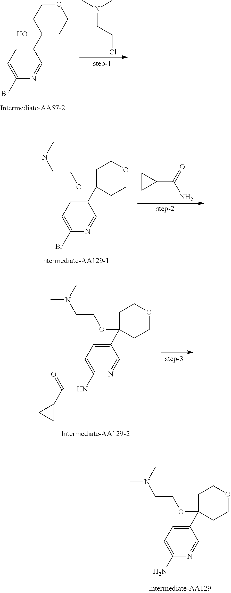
C1=C(Br)N=CC(C2(O)CCOCC2)=C1.N(CCCl)(C)C.C1(C(=O)N)CC1.C1=C(Br)N=CC(C2(OCCN(C)C)CCOCC2)=C1.C1=C(NC(C2CC2)=O)N=CC(C2(OCCN(C)C)CCOCC2)=C1.C1=C(N)N=CC(C2(OCCN(C)C)CCOCC2)=C1
